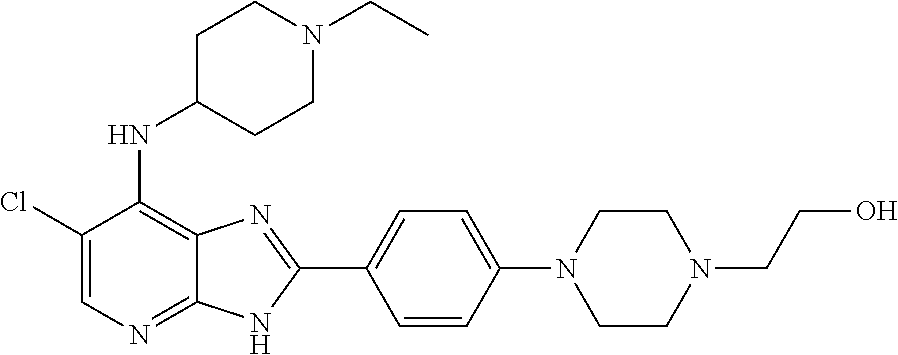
C1(Cl)=CN=C2C(=C1NC1CCN(CC)CC1)N=C(C1=CC=C(N3CCN(CCO)CC3)C=C1)N2
